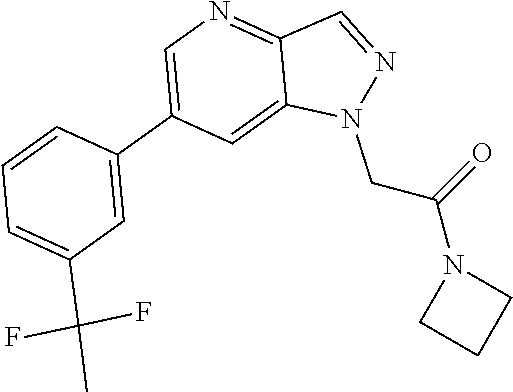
C1(C2=CN=C3C(=C2)N(CC(N2CCC2)=O)N=C3)=CC(C(C)(F)F)=CC=C1
